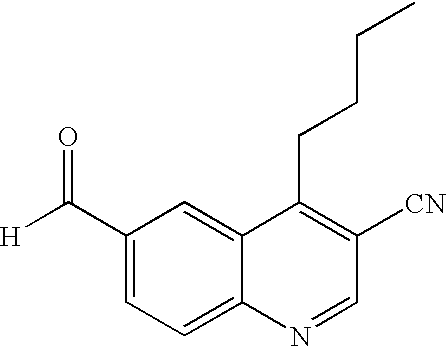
C1(C(=O)[H])=CC=C2C(=C1)C(CCCC)=C([CN])C=N2
